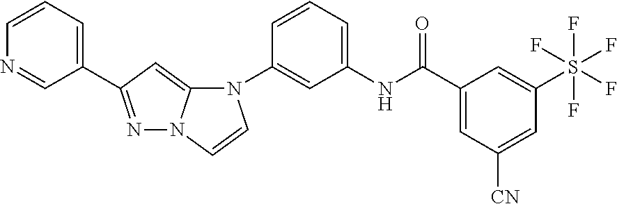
C1(N2C3=CC(C4=CC=CN=C4)=NN3C=C2)=CC(NC(C2=CC([CN])=CC(S(F)(F)(F)(F)F)=C2)=O)=CC=C1
